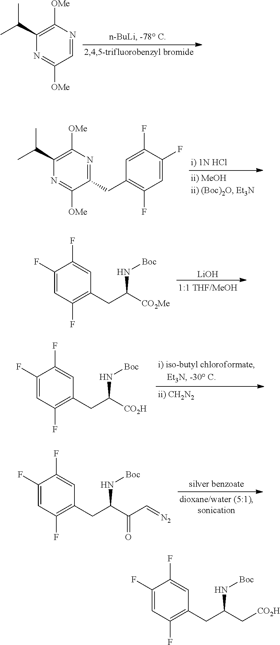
C1=NC([OMe])=C(C(C)C)N=C1[OMe].C1(CC2=C(F)C=C(F)C(F)=C2)=NC([OMe])=C(C(C)C)N=C1[OMe].C1(CC(N[Boc])[CO2Me])=C(F)C=C(F)C(F)=C1.[LiOH].C1(CC(N[Boc])[CO2H])=C(F)C=C(F)C(F)=C1.C1(CC(N[Boc])C(C=[N2])=O)=C(F)C=C(F)C(F)=C1.C1(CC(N[Boc])C[CO2H])=C(F)C=C(F)C(F)=C1
